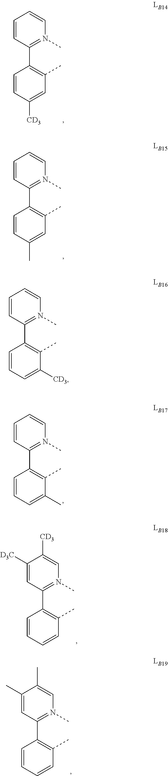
C1=CN(C)=C(C2=C(C)C=C([CD3])C=C2)C=C1.C1=CN(C)=C(C2=C(C)C=C(C)C=C2)C=C1.C1=CN(C)=C(C2=C(C)C(C)=CC=C2)C=C1.C1([CD3])=CN(C)=C(C2=C(C)C=CC=C2)C=C1[D3C].C1(C)=CN(C)=C(C2=C(C)C=CC=C2)C=C1C.C1=CN(C)=C(C2=C(C)C([CD3])=CC=C2)C=C1
